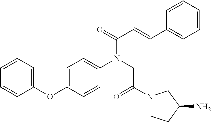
C1=CC=CC=C1C=CC(N(CC(N1CCC(N)C1)=O)C1=CC=C(OC2=CC=CC=C2)C=C1)=O
